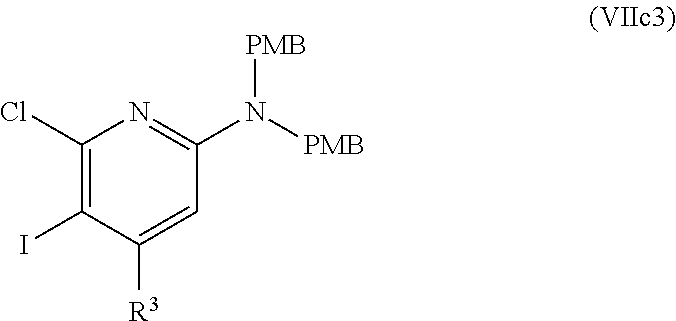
C1(I)=C(Cl)N=C(N([PMB])[PMB])C=C1[R3]
